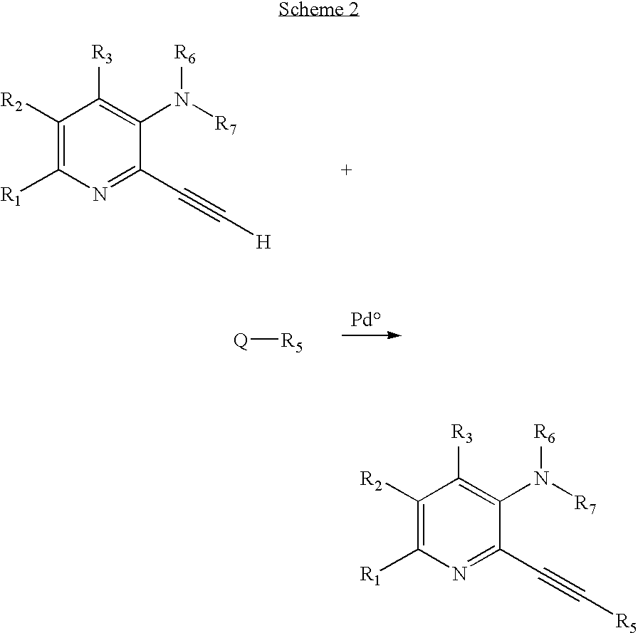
[Q][R5].C1([R2])=C([R1])N=C(C#C[H])C(N([R7])[R6])=C1[R3].C1([R2])=C([R1])N=C(C#C[R5])C(N([R7])[R6])=C1[R3]
